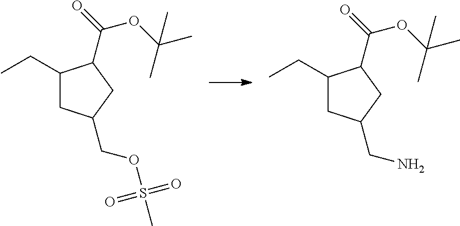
C1(CC)CC(COS(C)(=O)=O)CC1C(=O)OC(C)(C)C.C1(CC)CC(CN)CC1C(=O)OC(C)(C)C
